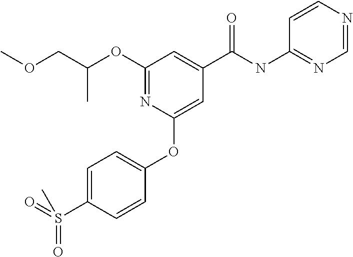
C(C)(COC)OC1=NC(OC2=CC=C(S(=O)(=O)C)C=C2)=CC(C(NC2=NC=NC=C2)=O)=C1
